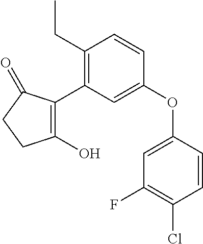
C1(O)=C(C2=C(CC)C=CC(OC3=CC(F)=C(Cl)C=C3)=C2)C(=O)CC1
